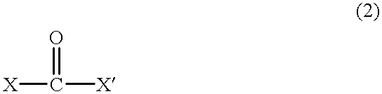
[X]C(=O)[X]
